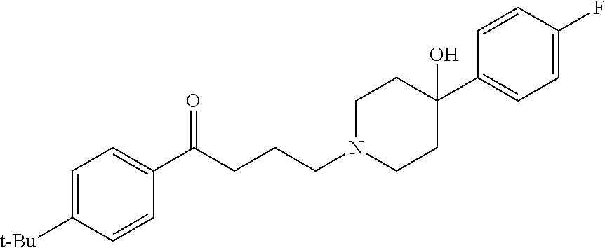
C1=C([t-Bu])C=CC(C(CCCN2CCC(C3=CC=C(F)C=C3)(O)CC2)=O)=C1
